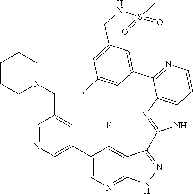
C1=NC=C(C2=CN=C3C(=C2F)C(C2=NC4=C(N2)C=CN=C4C2=CC(CNS(C)(=O)=O)=CC(F)=C2)=N[N H]3)C=C1CN1CCCCC1
